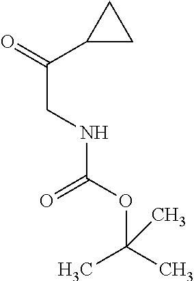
N(C(OC(C)(C)C)=O)CC(C1CC1)=O
